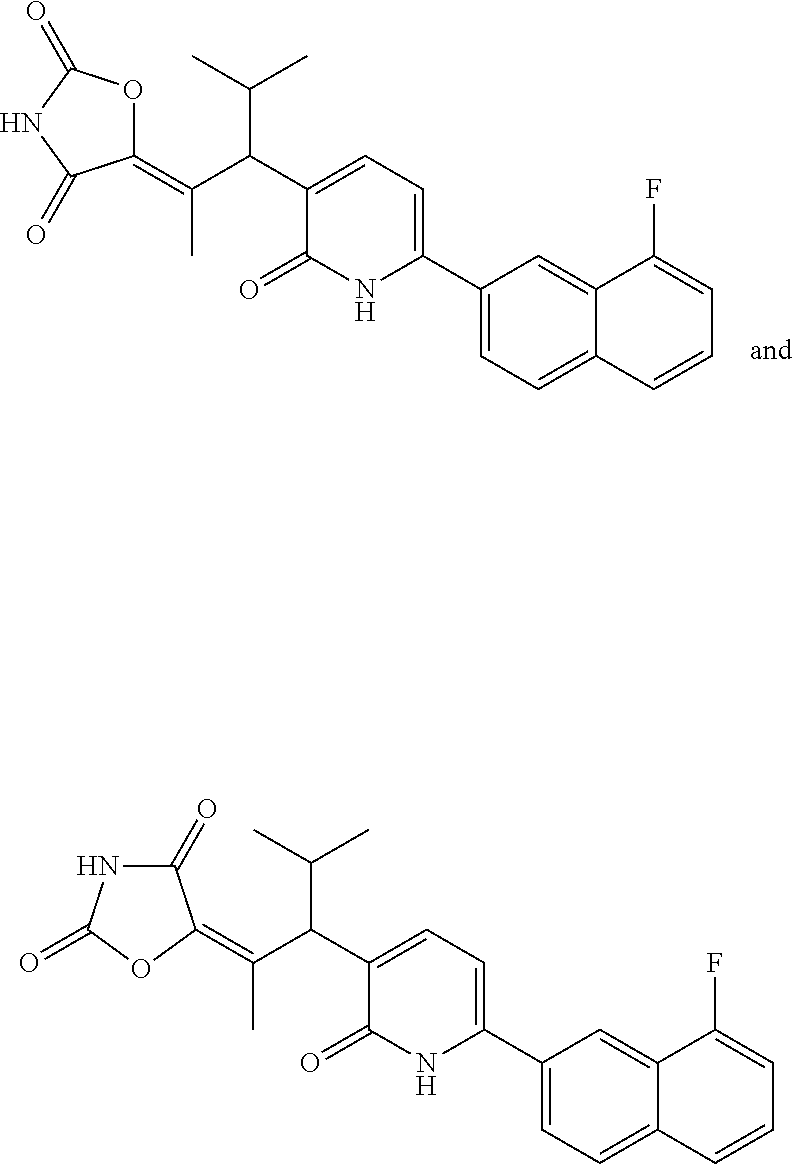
C1(C2=CC=C(C(C(C)=C3OC(=O)NC3=O)C(C)C)C(=O)N2)=CC=C2C(=C1)C(F)=CC=C2.C1(C2=CC=C(C(C(C)=C3C(=O)NC(=O)O3)C(C)C)C(=O)N2)=CC=C2C(=C1)C(F)=CC=C2
